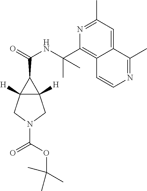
C12([H])C([H])(CN(C(=O)OC(C)(C)C)C1)C2C(NC(C1=C2C(=CC(C)=N1)C(C)=NC=C2)(C)C)=O
